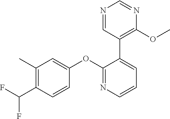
C1(C)=C(C(F)F)C=CC(OC2=NC=CC=C2C2=C(OC)N=CN=C2)=C1
